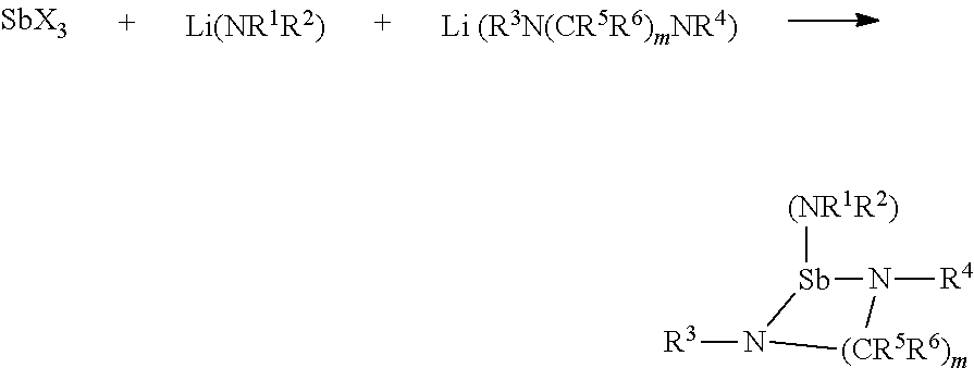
[Li(NR1R2)].[Sb]1([(NR1R2)])N([R4])[(CR5R6)m]N1[R3]
